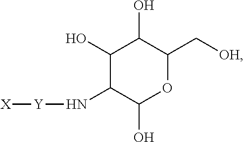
C1(O)C(N[Y][X])C(O)OC(C[OH])C1O
